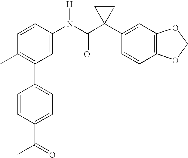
C1(N(C(C2(C3=CC4=C(C=C3)OCO4)CC2)=O)[H])=CC(C2=CC=C(C(C)=O)C=C2)=C(C)C=C1
